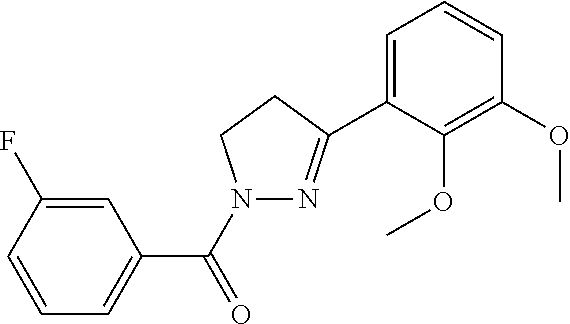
C1=C(F)C=CC=C1C(=O)N1N=C(C2=CC=CC(OC)=C2OC)CC1
